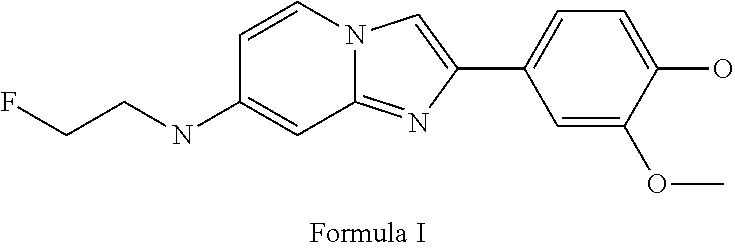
N12C(=NC(C3=CC=C(O)C(OC)=C3)=C1)C=C(NCCF)C=C2
